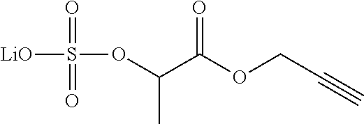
[LiO]S(OC(C(OCC#C)=O)C)(=O)=O
